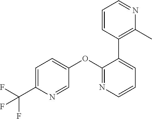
C1=C(C(F)(F)F)N=CC(OC2=NC=CC=C2C2=C(C)N=CC=C2)=C1
